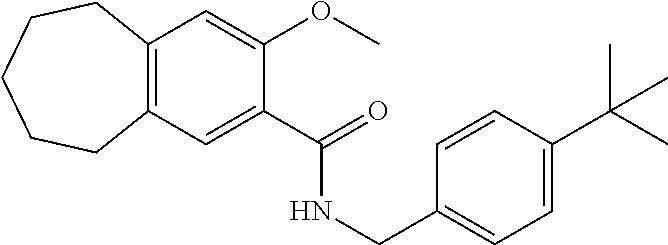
C12=C(C=C(C(=O)NCC3=CC=C(C(C)(C)C)C=C3)C(OC)=C1)CCCCC2
